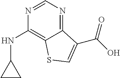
C12=NC=NC(NC3CC3)=C1SC=C2C(=O)O
